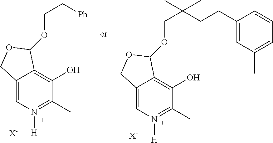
[H]N1=C(C)C(O)=C2C(=C1)COC2OCC[Ph].[X-].[H]N1=C(C)C(O)=C2C(=C1)COC2OCC(CCC1=CC(C)=CC=C1)(C)C.[X-]
